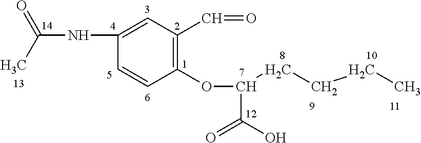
C1(NC(C)=O)=CC(C=O)=C(OC(C(O)=O)CCCC)C=C1
